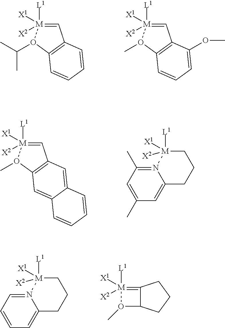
C1=[M]([L1])([X1])([X2])O(C(C)C)C2=C1C=CC=C2.C1=[M]([L1])([X1])([X2])O(C)C2=C1C(OC)=CC=C2.C1=[M]([L1])([X1])([X2])O(C)C2=C1C=C1C(=C2)C=CC=C1.N12=C(C)C=C(C)C=C1CCC[M]2([L1])([X1])[X2].N12=CC=CC=C1CCC[M]2([L1])([X1])[X2].[M]1([X2])([X1])([L1])=C2C(O1C)CCC2
